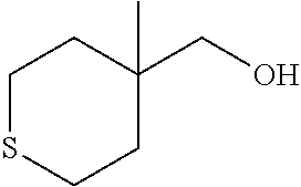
C1SCCC(C)(CO)C1
